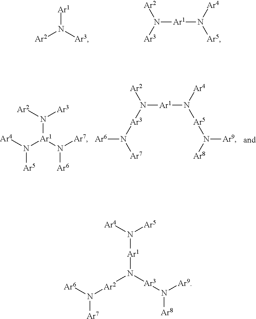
[Ar1]N([Ar3])[Ar2].N([Ar1]N([Ar4])[Ar5])([Ar3])[Ar2].N([Ar1](N([Ar7])[Ar6])N([Ar5])[Ar4])([Ar3])[Ar2].N([Ar1]N([Ar4])[Ar5]N([Ar8])[Ar9])([Ar3]N([Ar7])[Ar6])[Ar2].N([Ar5])([Ar4])[Ar1]N([Ar2]N([Ar7])[Ar6])[Ar3]N([Ar9])[Ar8]
